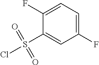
C1(F)=CC=C(F)C=C1S(Cl)(=O)=O
